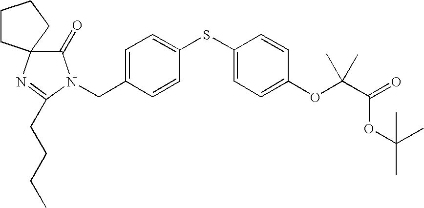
C1(=O)N(CC2=CC=C(SC3=CC=C(OC(C(=O)OC(C)(C)C)(C)C)C=C3)C=C2)C(CCCC)=NC12CCCC2
